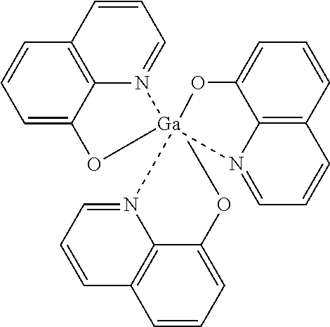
C1=C2C3=C(C=C1)C=CC=N3[Ga]13(O2)(N2=CC=CC4=C2C(=CC=C4)O1)N1=CC=CC2=C1C(=CC=C2)O3
